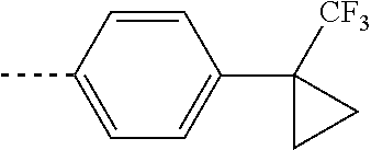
CC1=CC=C(C2([CF3])CC2)C=C1
